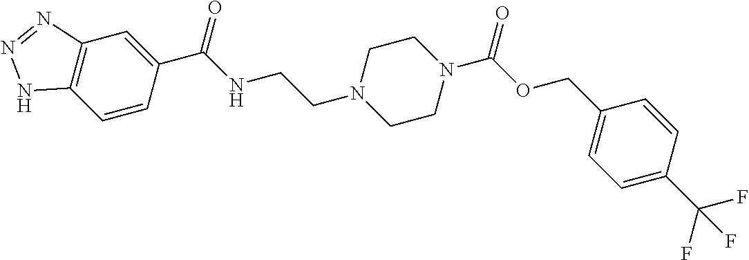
C12=C(C=CC(C(NCCN3CCN(C(OCC4=CC=C(C(F)(F)F)C=C4)=O)CC3)=O)=C1)NN=N2
